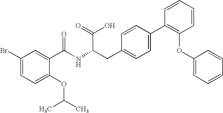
C1(Br)=CC=C(OC(C)C)C(C(NC(CC2=CC=C(C3=C(OC4=CC=CC=C4)C=CC=C3)C=C2)C(=O)O)=O)=C1
